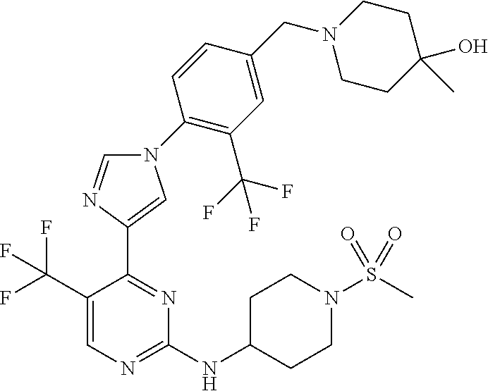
C1=NC(C2=NC(NC3CCN(S(C)(=O)=O)CC3)=NC=C2C(F)(F)F)=CN1C1=C(C(F)(F)F)C=C(CN2CCC(O)(C)CC2)C=C1
